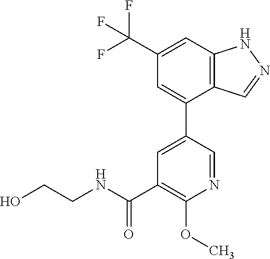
C12=C(C=C(C(F)(F)F)C=C1C1=CC(C(=O)NCCO)=C(OC)N=C1)NN=C2
